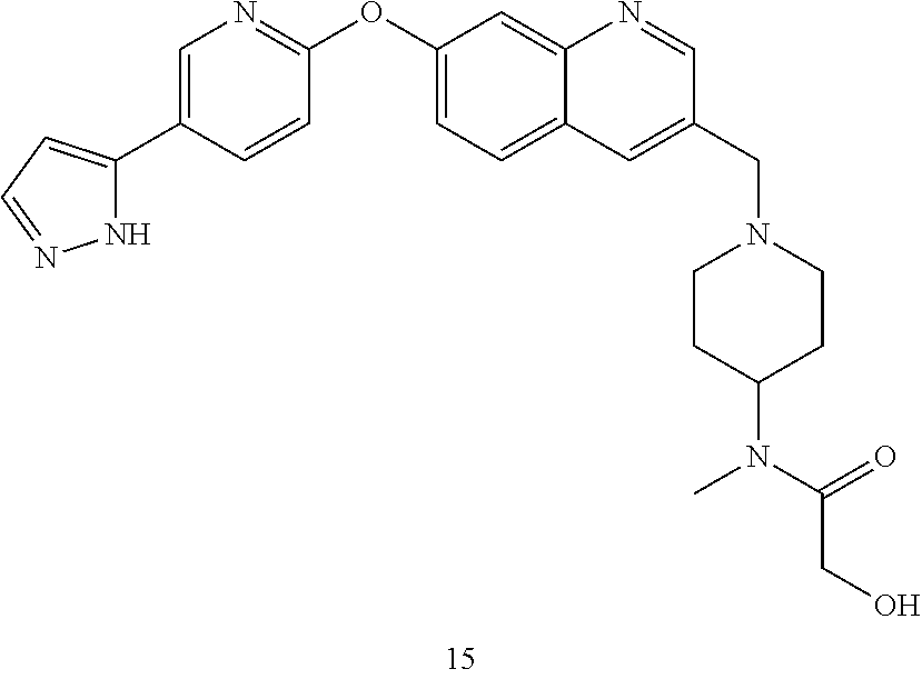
C1=C(C2=CC=NN2)C=CC(OC2=CC=C3C(=C2)N=CC(CN2CCC(N(C(=O)CO)C)CC2)=C3)=N1
